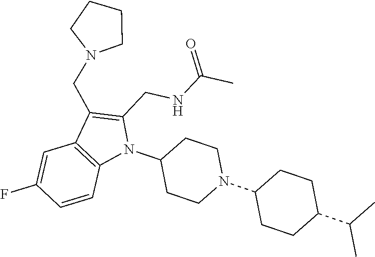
C1(CNC(=O)C)=C(CN2CCCC2)C2=C(N1C1CCN(C3CCC(C(C)C)CC3)CC1)C=CC(F)=C2
